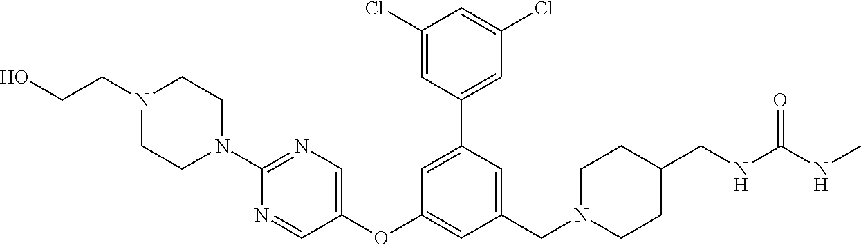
C1(Cl)=CC(C2=CC(OC3=CN=C(N4CCN(CCO)CC4)N=C3)=CC(CN3CCC(CNC(NC)=O)CC3)=C2)=CC(Cl)=C1
